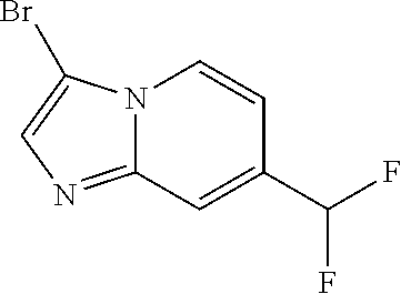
C12=NC=C(Br)N1C=CC(C(F)F)=C2
